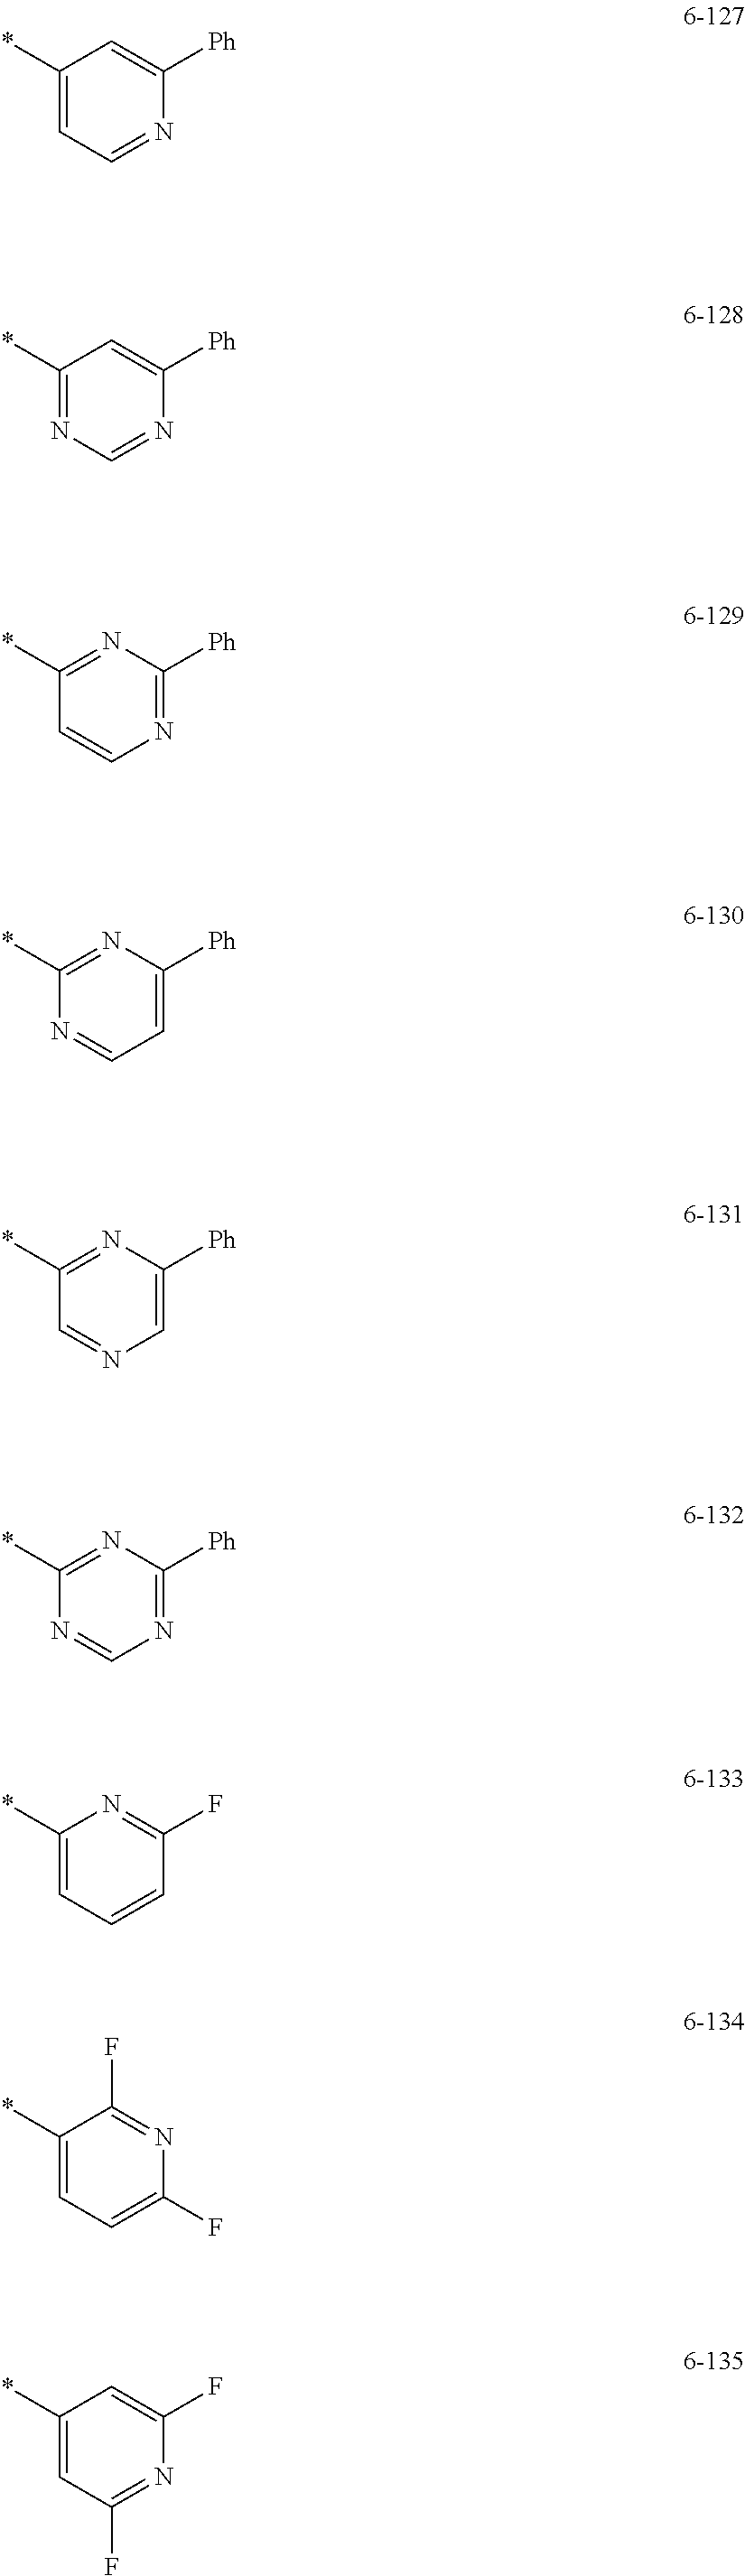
C1(*)=CC=NC([Ph])=C1.C1(*)=NC=NC([Ph])=C1.C1(*)=NC([Ph])=NC=C1.C1(*)=NC([Ph])=CC=N1.C1(*)=NC([Ph])=CN=C1.C1(*)=NC([Ph])=NC=N1.C1(*)=CC=CC(F)=N1.C1(*)=CC=C(F)N=C1F.C1(*)=CC(F)=NC(F)=C1
